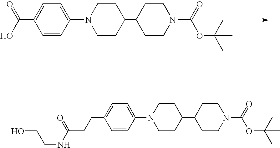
C1CN(C(=O)OC(C)(C)C)CCC1C1CCN(C2=CC=C(C(=O)O)C=C2)CC1.C1CN(C(=O)OC(C)(C)C)CCC1C1CCN(C2=CC=C(CCC(=O)NCCO)C=C2)CC1
